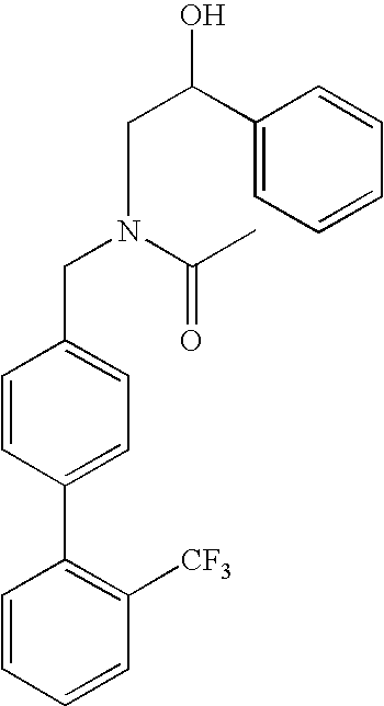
C1=CC=CC([CF3])=C1C1=CC=C(CN(C(=O)C)CC(C2=CC=CC=C2)O)C=C1
